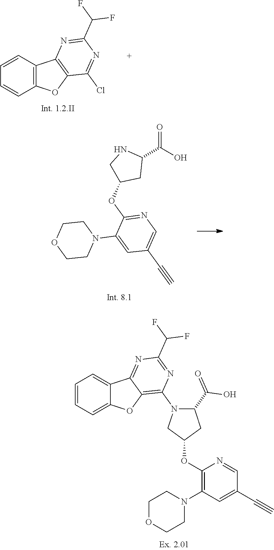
C1=CC=C2C(=C1)C1=NC(C(F)F)=NC(N3CC(OC4=C(N5CCOCC5)C=C(C#C)C=N4)CC3C(O)=O)=C1O2.C1=CC2=C(C=C1)OC1=C2N=C(C(F)F)N=C1Cl.O=C(O)C1NCC(OC2=NC=C(C#C)C=C2N2CCOCC2)C1
